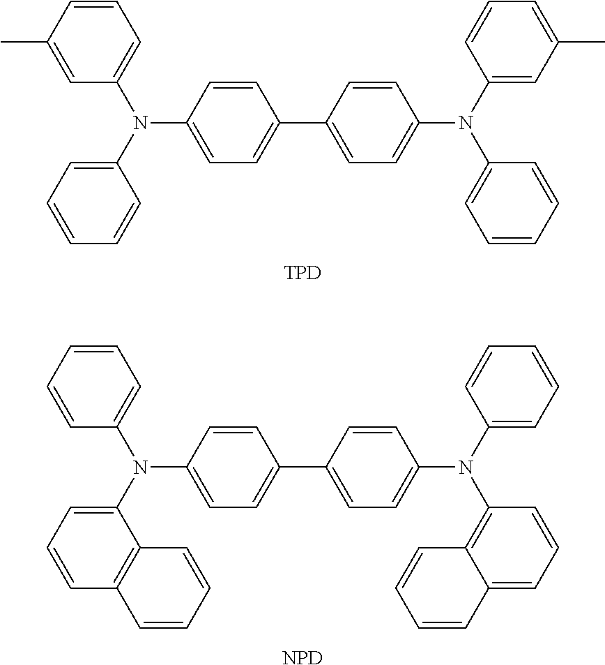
C1=CC(C)=CC(N(C2=CC=CC=C2)C2=CC=C(C3=CC=C(N(C4=CC(C)=CC=C4)C4=CC=CC=C4)C=C3)C=C2)=C1.[TPD].C1=CC=CC(N(C2=CC=CC3=C2C=CC=C3)C2=CC=C(C3=CC=C(N(C4=CC=CC=C4)C4=C5C(=CC=C4)C=CC=C5)C=C3)C=C2)=C1.[NPD]
